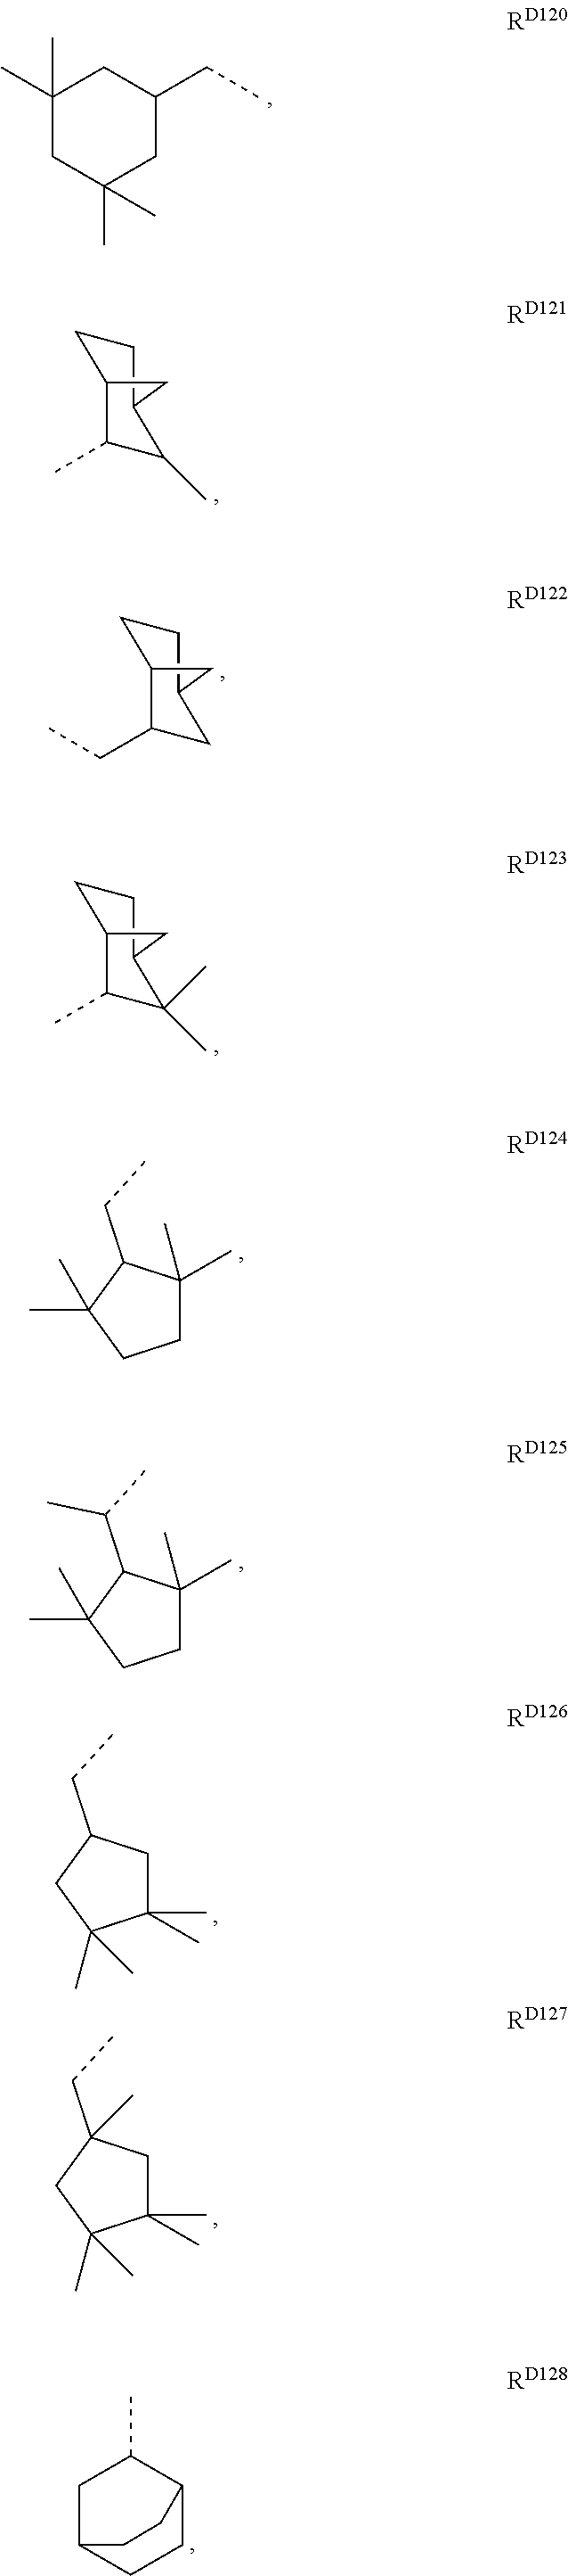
C1(C)C(C)C2CCC1C2.C1C2CCC(C1C)CC2.C1(C)(C)CC(C)(C)CC(CC)C1.C1(CC)CC2CCC1C2.C1(C)C(C)(C)C2CCC1C2.C1C(C)(C)C(CC)C(C)(C)C1.C1C(C)(C)C(C(C)C)C(C)(C)C1.C1(C)(C)CC(CC)CC1(C)C.C1(C)(C)CC(CC)(C)CC1(C)C
